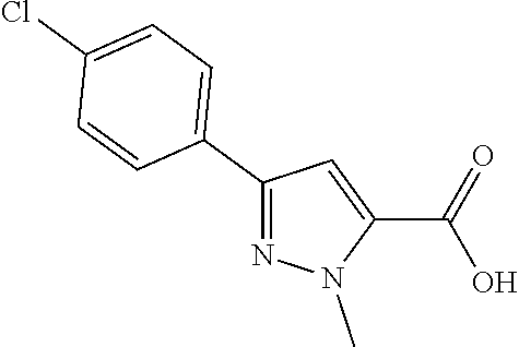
C1(C2=CC=C(Cl)C=C2)=NN(C)C(C(=O)O)=C1
